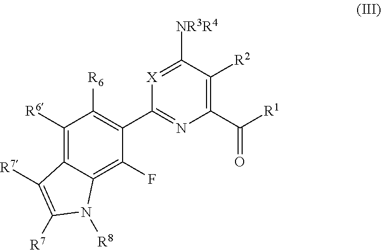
C1(C([R1])=O)=C([R2])C([NR3R4])=[X]C(C2=C([R6])C([R6])=C3C(=C2F)N([R8])C([R7])=C3[R7])=N1
